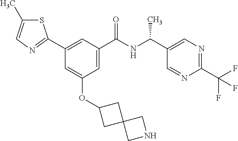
C1=C(C(NC(C2=CN=C(C(F)(F)F)N=C2)C)=O)C=C(C2=NC=C(C)S2)C=C1OC1CC2(C1)CNC2
